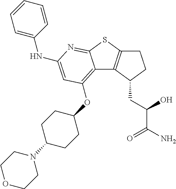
C1C2=C(C(CC(O)C(N)=O)C1)C1=C(OC3CCC(N4CCOCC4)CC3)C=C(NC3=CC=CC=C3)N=C1S2
